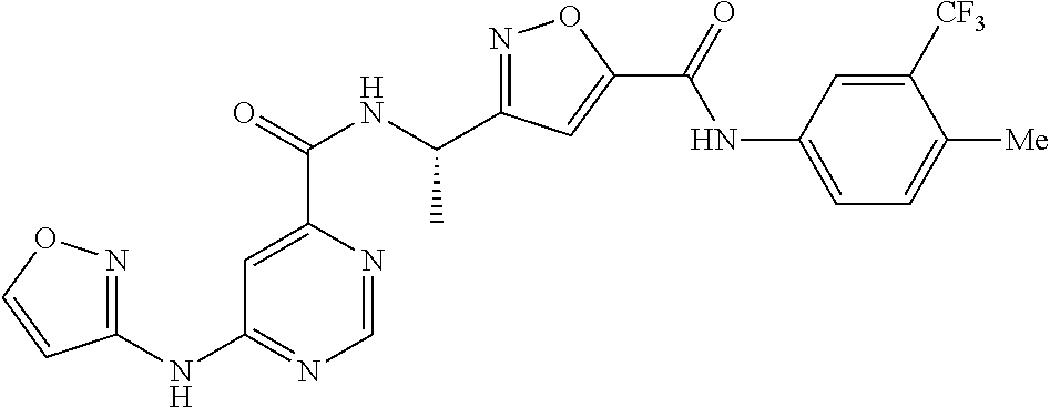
C1=NC(C(=O)NC(C2=NOC(C(=O)NC3=CC=C([Me])C([CF3])=C3)=C2)C)=CC(NC2=NOC=C2)=N1
